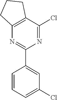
N1=C(Cl)C2=C(N=C1C1=CC(Cl)=CC=C1)CCC2
